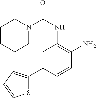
N1(C(NC2=C(N)C=CC(C3=CC=CS3)=C2)=O)CCCCC1
